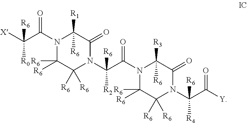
C1([R6])([R6])C([R6])([R6])N(C(C(=O)N2C([R6])([R6])C([R6])([R6])N(C(C([Y])=O)([R6])[R4])C(=O)C2([R3])[R6])([R6])[R2])C(=O)C([R1])([R6])N1C(C([X])([R6])[R0])=O
